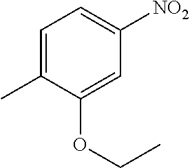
C1=C(C)C(OCC)=CC([NO2])=C1
